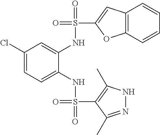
C1(Cl)=CC=C(NS(=O)(=O)C2=C(C)NN=C2C)C(NS(=O)(C2=CC3=C(O2)C=CC=C3)=O)=C1
